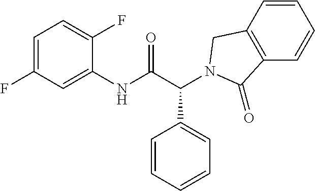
C1(NC(C(C2=CC=CC=C2)N2CC3=C(C=CC=C3)C2=O)=O)=CC(F)=CC=C1F
